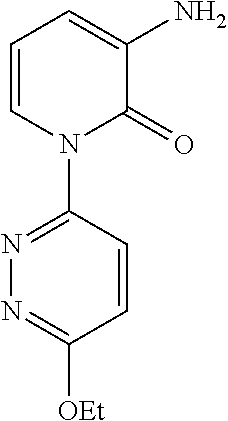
C1=CN(C2=NN=C([OEt])C=C2)C(=O)C(N)=C1
